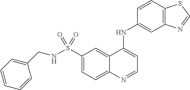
N(S(C1=CC=C2C(=C1)C(NC1=CC3=C(C=C1)SC=N3)=CC=N2)(=O)=O)CC1=CC=CC=C1
